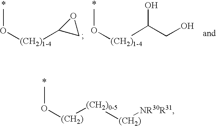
CO[(CH2)1-4]C1CO1.CO[(CH2)1-4]C(O)CO.CO[(CH2)][(CH2)0-5][(CH2)][NR30R31]
